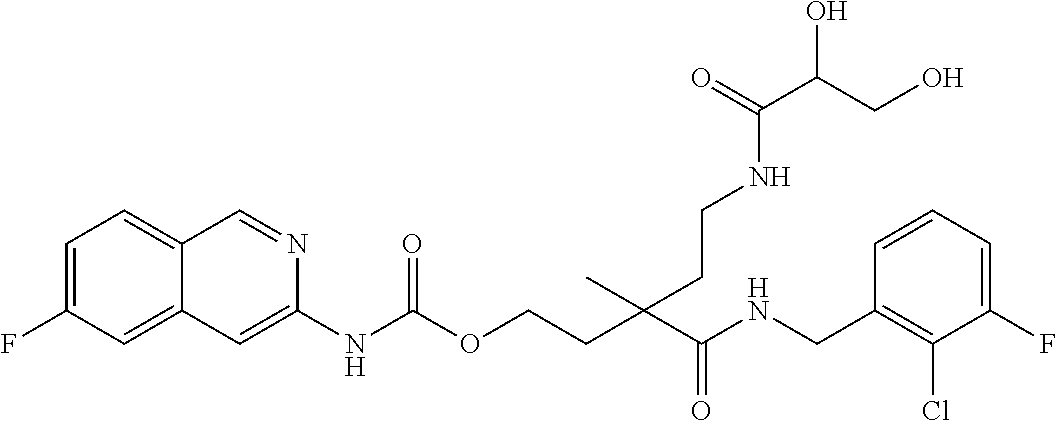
C1=CC(CNC(C(CCOC(NC2=CC3=CC(F)=CC=C3C=N2)=O)(C)CCNC(C(CO)O)=O)=O)=C(Cl)C(F)=C1
